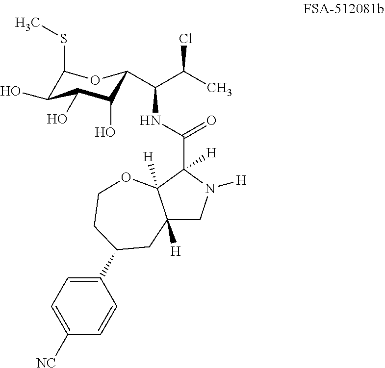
C1(SC)C(O)C(O)C(O)C(C(C(C)Cl)NC(C2([H])C3([H])C([H])(CN2[H])CC(C2=CC=C([NC])C=C2)CCO3)=O)O1
